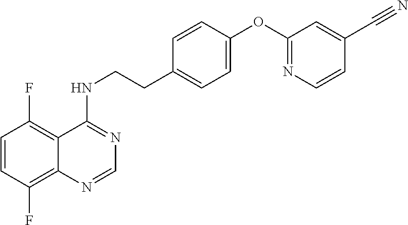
C1=CC(F)=C2C(=C1F)C(NCCC1=CC=C(OC3=NC=CC(C#N)=C3)C=C1)=NC=N2
